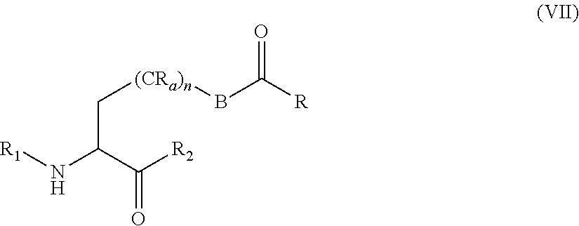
O=C(C(N[R1])C[(CRa)n]BC([R])=O)[R2]
